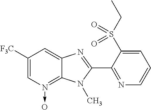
C1([F3C])=CN(->O)=C2C(=C1)N=C(C1=NC=CC=C1S(CC)(=O)=O)N2C
